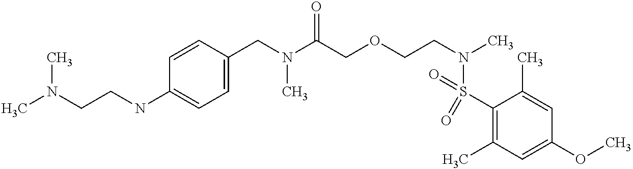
C1(CN(C(COCCN(C)S(=O)(C2=C(C)C=C(OC)C=C2C)=O)=O)C)=CC=C(NCCN(C)C)C=C1
